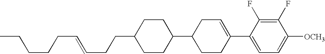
C1(F)=C(F)C(C2=CCC(C3CCC(CCC=CCCCCC)CC3)CC2)=CC=C1[OCH3]
